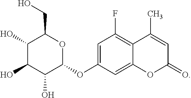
C12=C(F)C=C(OC3OC(CO)C(O)C(O)C3O)C=C1OC(=O)C=C2C
